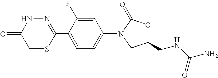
N1=C(C2=CC=C(N3CC(CNC(N)=O)OC3=O)C=C2F)SCC(=O)N1
